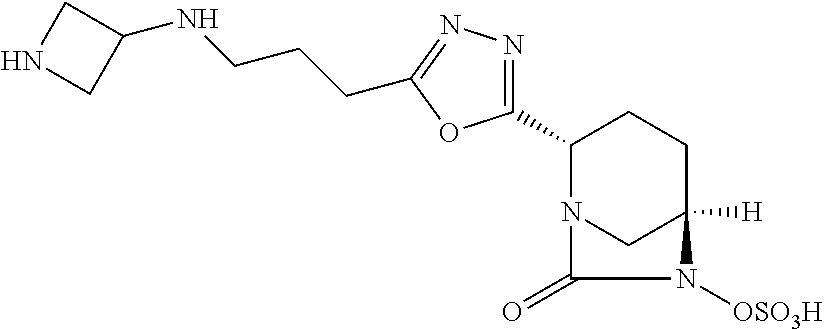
C1(C2=NN=C(CCCNC3CNC3)O2)N2CC([H])(CC1)N([OSO3H])C2=O
